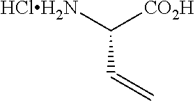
C(C=C)([HClH2N])[CO2H]
